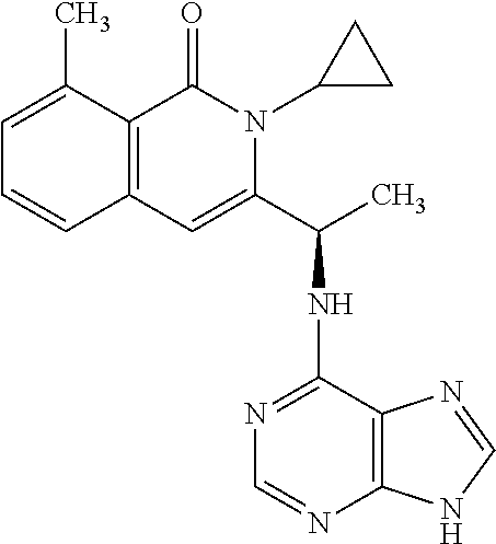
C1=C(C)C2=C(C=C1)C=C(C(NC1=NC=NC3=C1N=CN3)C)N(C1CC1)C2=O
